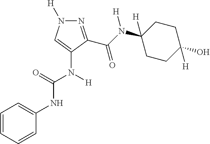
C1=C(NC(N(C2=CN([H])N=C2C(N(C2([H])CCC(O)([H])CC2)[H])=O)[H])=O)C=CC=C1
